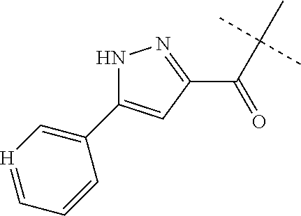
C(C(C)(C)C)(C1=NNC(C2=C[H]=CC=C2)=C1)=O
